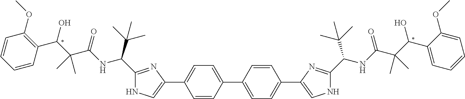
C1=CC(C(C(C(NC(C2=NC(C3=CC=C(C4=CC=C(C5=CNC(C(NC(C(C(C6=CC=CC=C6OC)O)(C)C)=O)C(C)(C)C)=N5)C=C4)C=C3)=CN2)C(C)(C)C)=O)(C)C)O)=C(OC)C=C1
